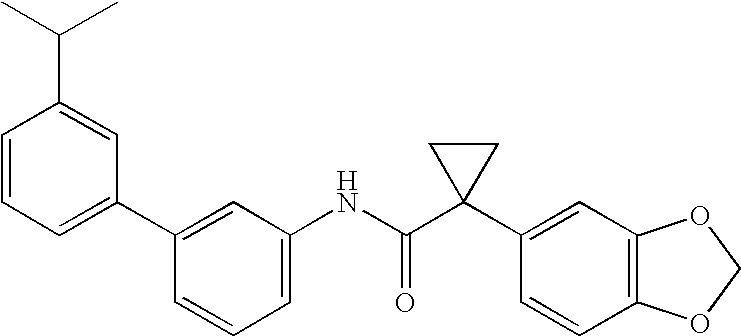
C1(C2=CC=CC(C(C)C)=C2)=CC(NC(C2(C3=CC4=C(C=C3)OCO4)CC2)=O)=CC=C1
